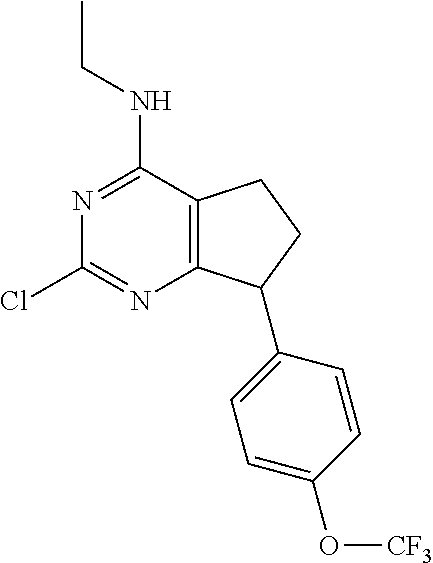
C12=C(C(NCC)=NC(Cl)=N1)CCC2C1=CC=C(O[CF3])C=C1
